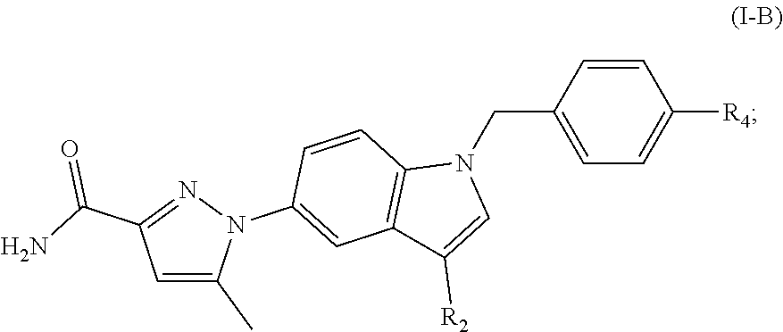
C1=C(C)N(C2=CC3=C(C=C2)N(CC2=CC=C([R4])C=C2)C=C3[R2])N=C1C(N)=O
